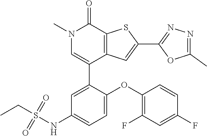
N1(C)C=C(C2=CC(NS(CC)(=O)=O)=CC=C2OC2=C(F)C=C(F)C=C2)C2=C(C1=O)SC(C1=NN=C(C)O1)=C2
